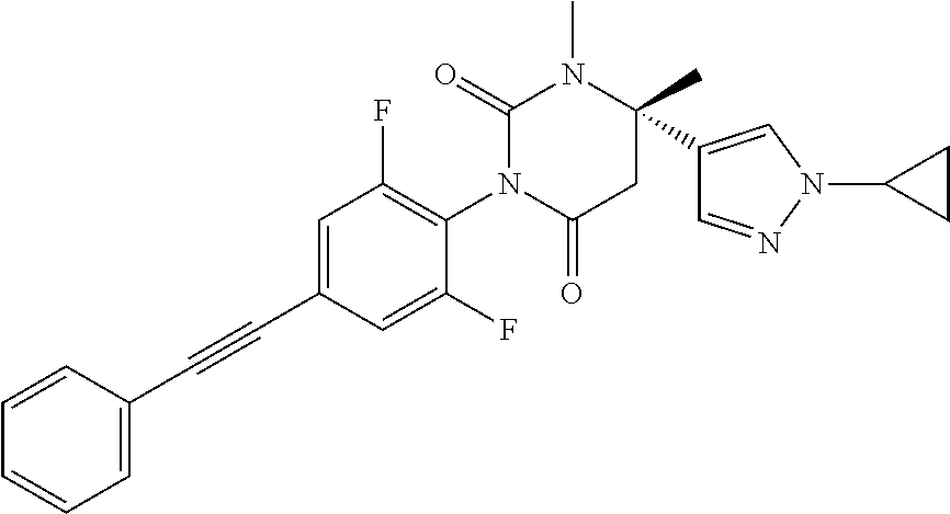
C1=C(C#CC2=CC=CC=C2)C=C(F)C(N2C(=O)CC(C3=CN(C4CC4)N=C3)(C)N(C)C2=O)=C1F
